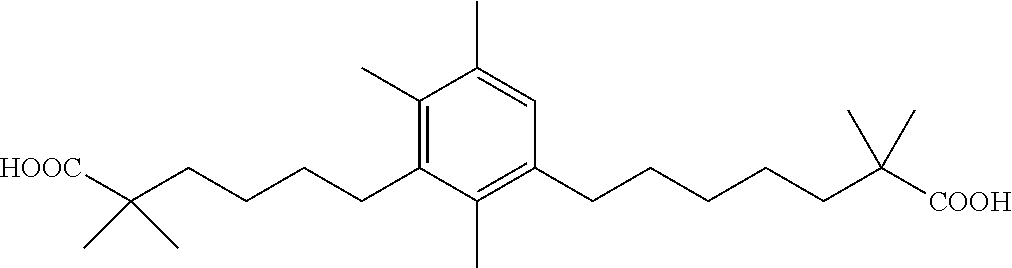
C1(CCCCC(C)(C)[HOOC])=C(C)C(C)=CC(CCCCCC(C)(C)[COOH])=C1C
